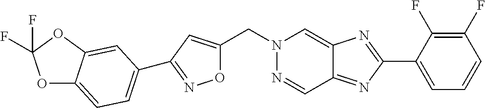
C(N1N=CC2=NC(C3=CC=CC(F)=C3F)=NC2=C1)C1=CC(C2=CC=C3OC(F)(F)OC3=C2)=NO1
